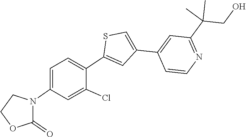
C1COC(=O)N1C1=CC=C(C2=CC(C3=CC(C(C)(C)CO)=NC=C3)=CS2)C(Cl)=C1
